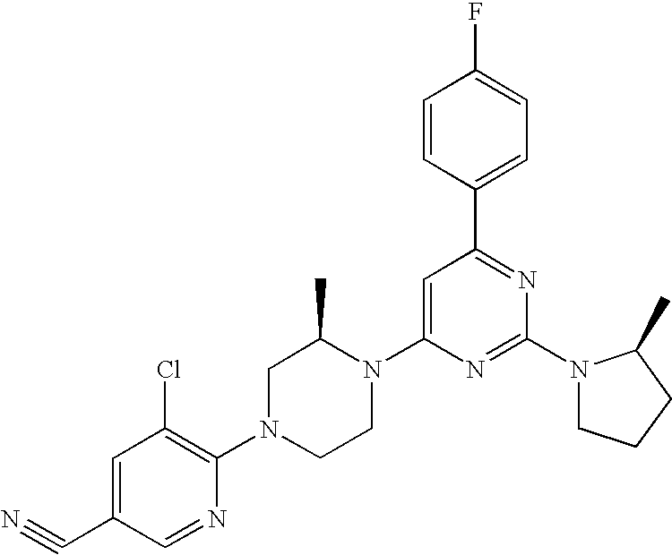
C1=C(C#N)C=NC(N2CCN(C3=CC(C4=CC=C(F)C=C4)=NC(N4CCCC4C)=N3)C(C)C2)=C1Cl
